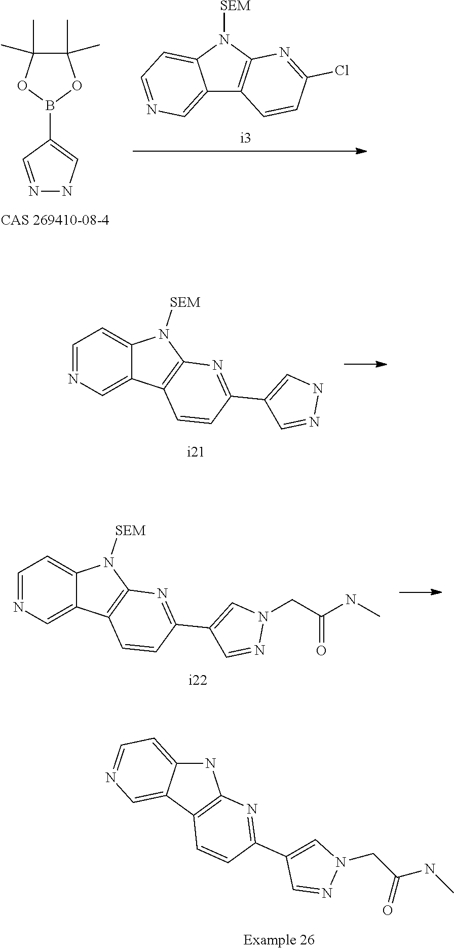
C1(B2OC(C)(C)C(C)(C)O2)=CNN=C1.C12=CN=CC=C1N([SEM])C1=C2C=CC(Cl)=N1.C1=NC=C2C(=C1)N([SEM])C1=C2C=CC(C2=CNN=C2)=N1.C1=NC=C2C(=C1)N([SEM])C1=C2C=CC(C2=CN(CC(NC)=O)N=C2)=N1.N1C2=CC=NC=C2C2=C1N=C(C1=CN(CC(NC)=O)N=C1)C=C2
